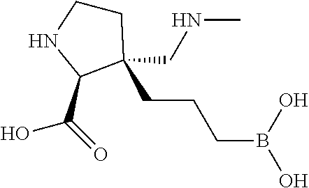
C1CNC(C(=O)O)C1(CNC)CCCB(O)O
